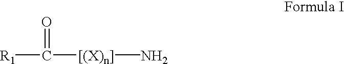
[R1]C(=O)[[(X)n]]N
